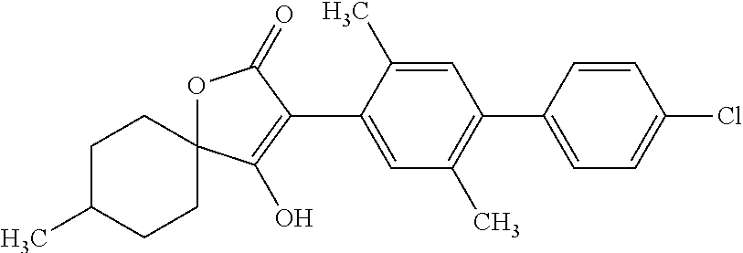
C1C(C)CCC2(C1)OC(=O)C(C1=CC(C)=C(C3=CC=C(Cl)C=C3)C=C1C)=C2O
